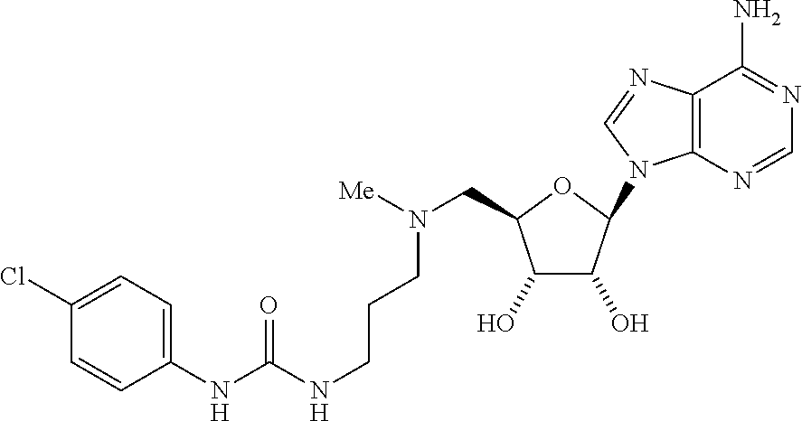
[Me]N(CC1OC(N2C3=C(C(N)=NC=N3)N=C2)C(O)C1O)CCCNC(NC1=CC=C(Cl)C=C1)=O
